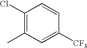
C1(Cl)=C(C)C=C([CF3])C=C1
